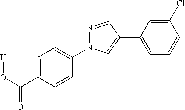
C1(N2N=CC(C3=CC=CC(Cl)=C3)=C2)=CC=C(C(O[H])=O)C=C1
